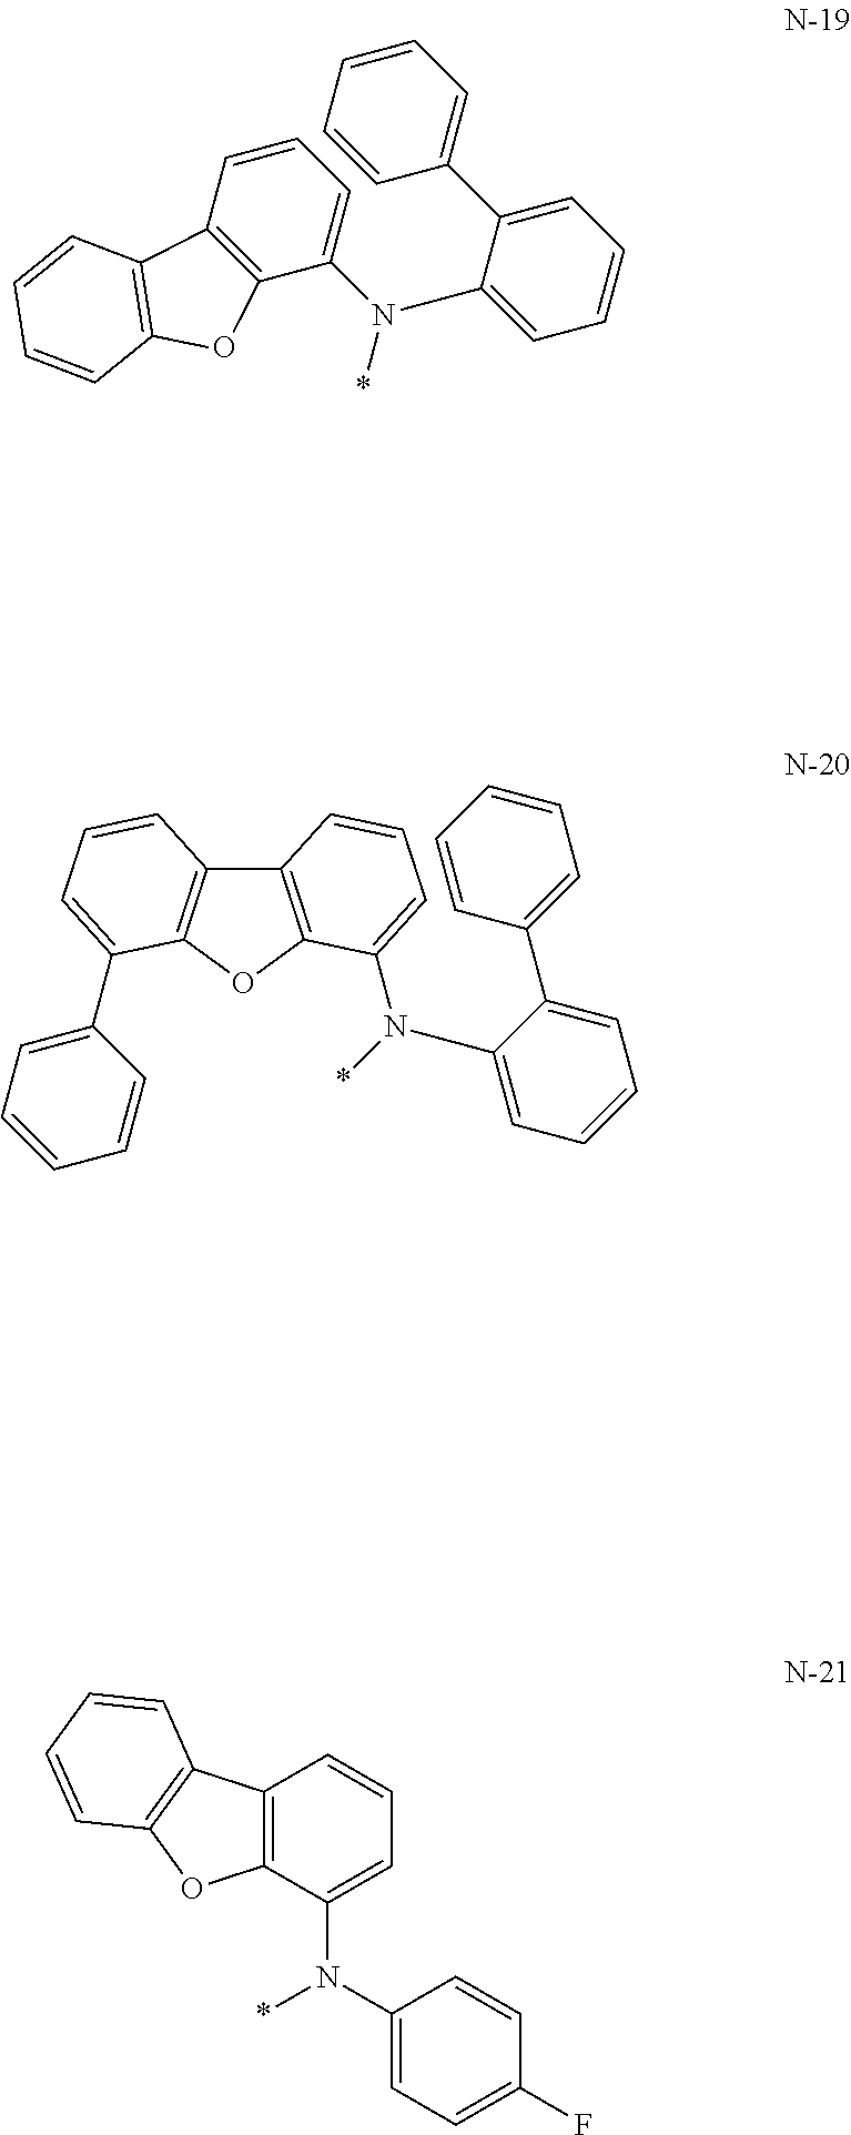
C1=CC=C(N(C2=CC=CC=C2C2=CC=CC=C2)*)C2=C1C1=C(O2)C=CC=C1.C12=C(OC3=C1C=CC=C3C1=CC=CC=C1)C(N(*)C1=CC=CC=C1C1=CC=CC=C1)=CC=C2.C12=C(C(N(C3=CC=C(F)C=C3)*)=CC=C1)OC1=C2C=CC=C1
